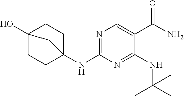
N1=C(NC23CCC(O)(CC2)C3)N=C(NC(C)(C)C)C(C(=O)N)=C1
